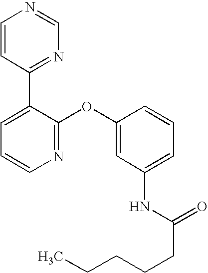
C1=CC(C2=CC=CN=C2OC2=CC(NC(CCCCC)=O)=CC=C2)=NC=N1
